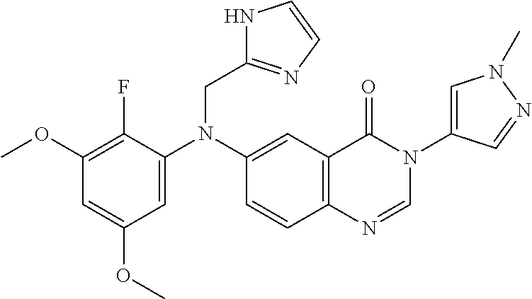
C1(OC)=C(F)C(N(C2=CC3=C(C=C2)N=CN(C2=CN(C)N=C2)C3=O)CC2=NC=CN2)=CC(OC)=C1
